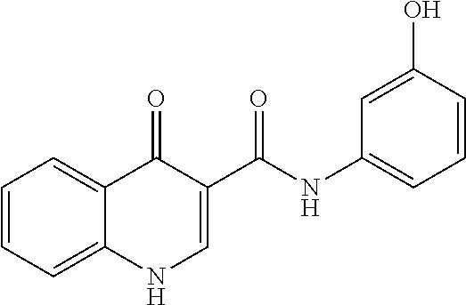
C1=CC=C2C(=C1)C(=O)C(C(=O)NC1=CC=CC(O)=C1)=CN2
